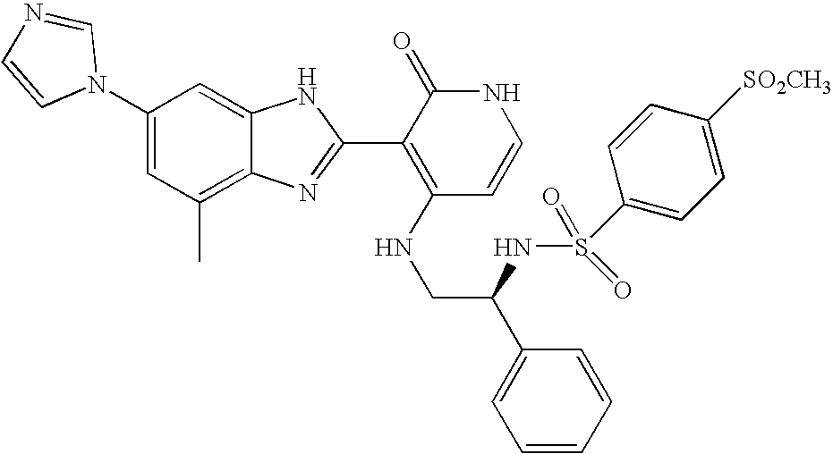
C1(C)=C2C(=CC(N3C=NC=C3)=C1)NC(C1=C(NCC(C3=CC=CC=C3)NS(=O)(=O)C3=CC=C([SO2CH3])C=C3)C=CNC1=O)=N2
